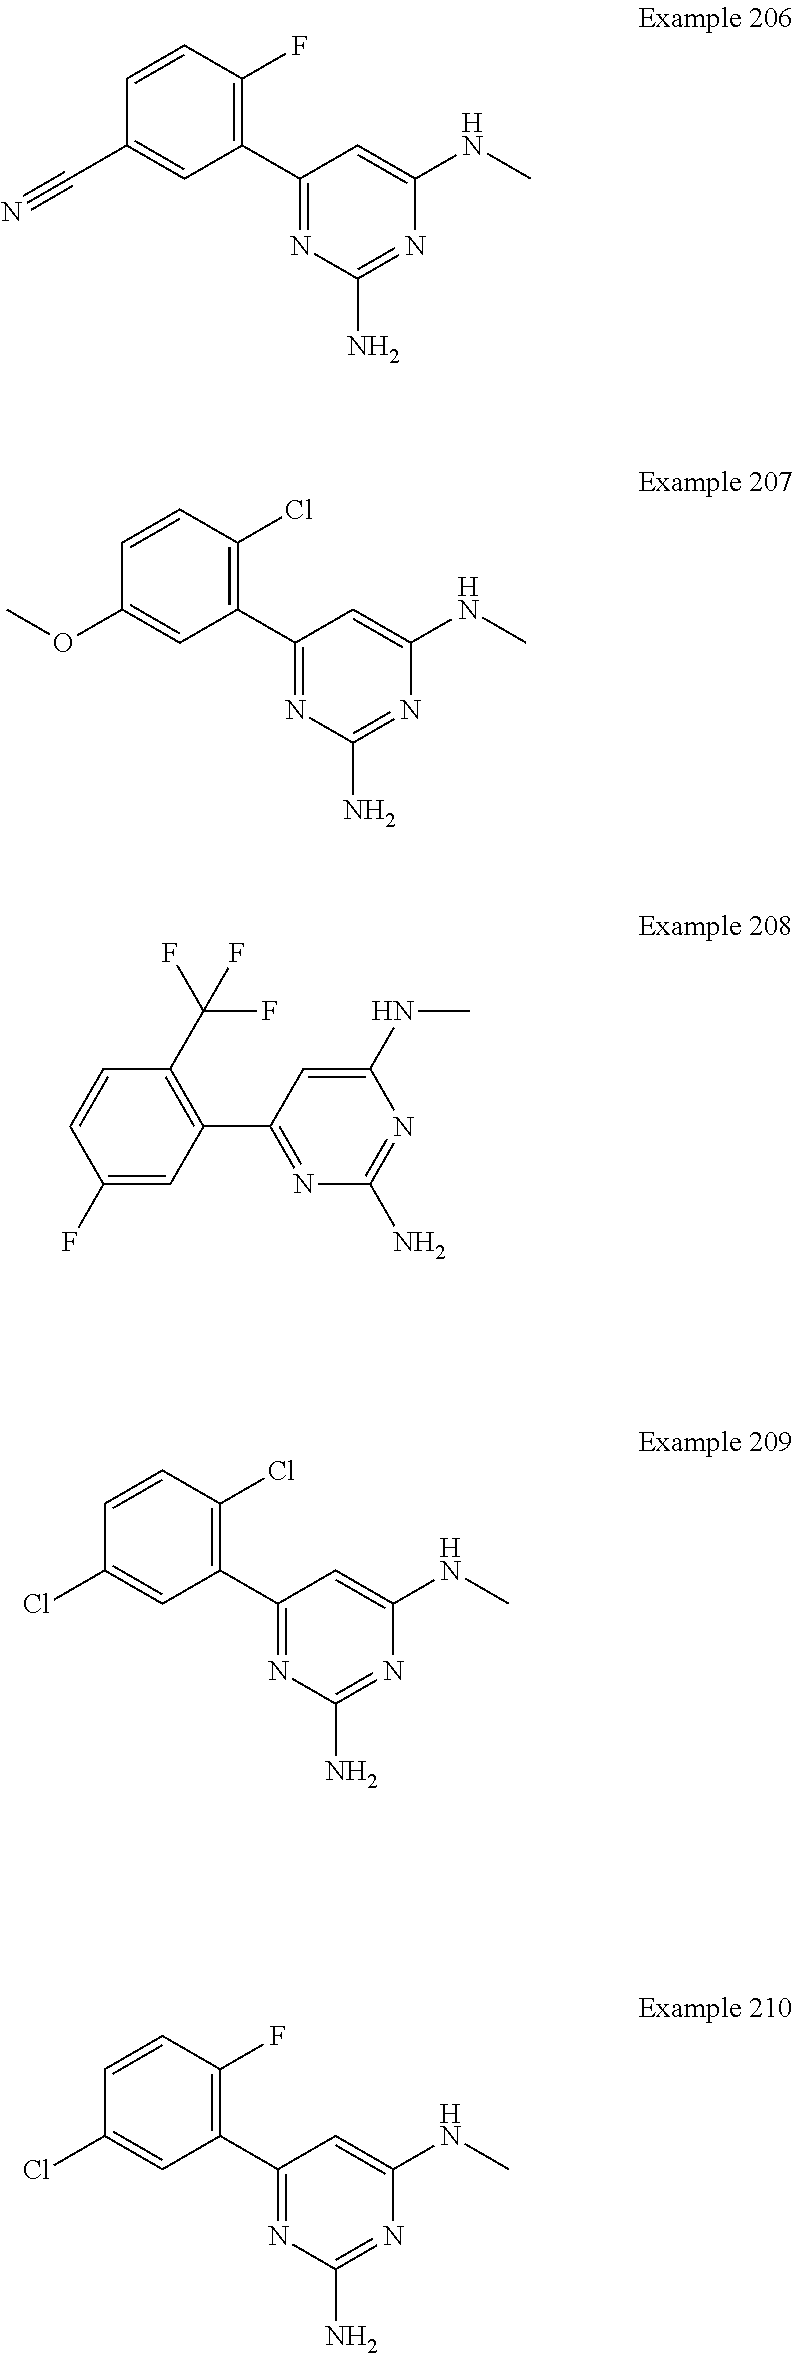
C1(C#N)=CC(C2=NC(N)=NC(NC)=C2)=C(F)C=C1.C1(OC)=CC(C2=NC(N)=NC(NC)=C2)=C(Cl)C=C1.C1(F)=CC(C2=NC(N)=NC(NC)=C2)=C(C(F)(F)F)C=C1.C1(Cl)=CC(C2=NC(N)=NC(NC)=C2)=C(Cl)C=C1.C1(Cl)=CC(C2=NC(N)=NC(NC)=C2)=C(F)C=C1
